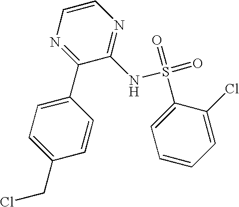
C1=CC=C(Cl)C(S(=O)(NC2=NC=CN=C2C2=CC=C(CCl)C=C2)=O)=C1
